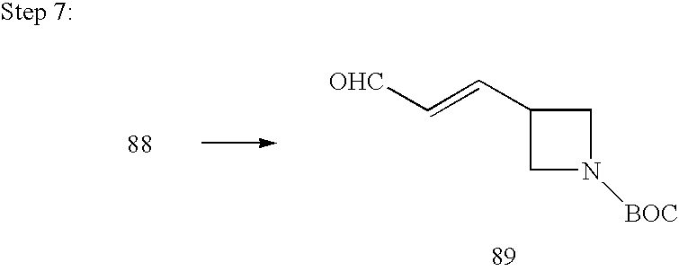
C1(C=C[OHC])CN([BOC])C1
